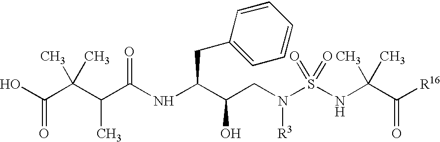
OC(C(C(C(NC(C(O)CN(S(NC(C([R16])=O)(C)C)(=O)=O)[R3])CC1=CC=CC=C1)=O)C)(C)C)=O
